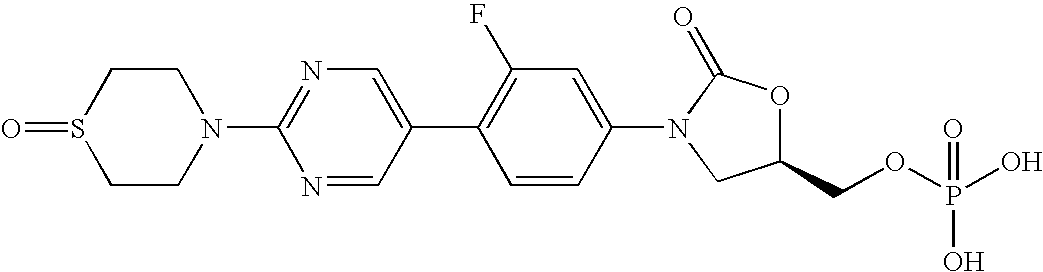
C1CN(C2=NC=C(C3=C(F)C=C(N4C(=O)OC(COP(O)(O)=O)C4)C=C3)C=N2)CCS1=O
